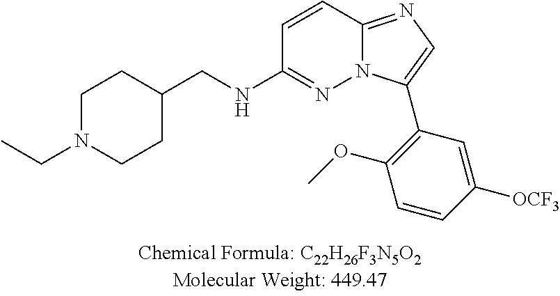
C1=CC2=NC=C(C3=C(OC)C=CC([OCF3])=C3)N2N=C1NCC1CCN(CC)CC1
